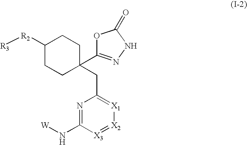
C1([R2][R3])CCC(CC2=[X1][X2]=[X3]C(N[W])=N2)(C2=NNC(=O)O2)CC1
